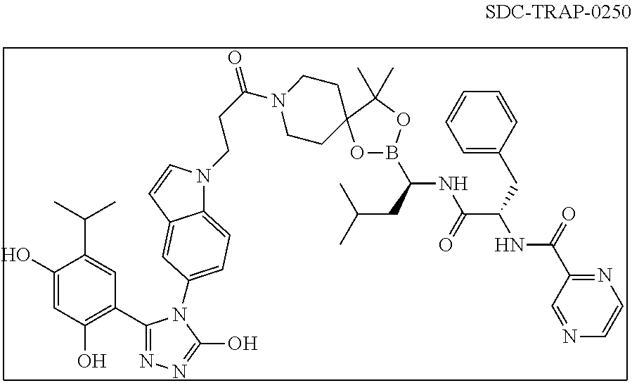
C(CC(C)C)(NC(C(CC1=CC=CC=C1)NC(C1=NC=CN=C1)=O)=O)B1OC2(C(C)(C)O1)CCN(C(CCN1C3=CC=C(N4C(C5=C(O)C=C(O)C(C(C)C)=C5)=NN=C4O)C=C3C=C1)=O)CC2
